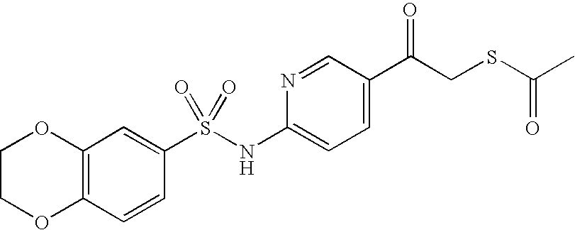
C1COC2=C(O1)C=C(S(NC1=CC=C(C(CSC(C)=O)=O)C=N1)(=O)=O)C=C2
